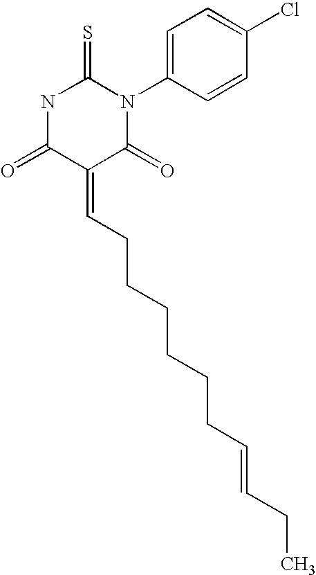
O=C1C(=CCCCCCCC=CCC)C(=O)N(C2=CC=C(Cl)C=C2)C(=S)N1
